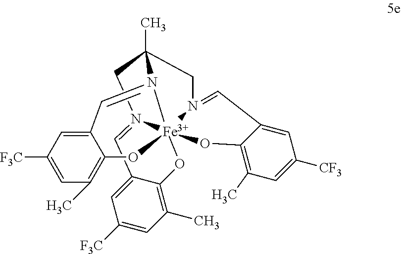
C12=CC([F3C])=CC(C)=C1O[Fe]1345OC6=C(C)C=C([F3C])C=C6C=N1CC(C)(N3=C2)CN4=CC1=CC([CF3])=CC(C)=C1O5
